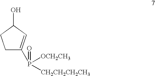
C1C(P(=O)([OCH2CH3])[CH2CH2CH2CH3])=CC(O)C1
